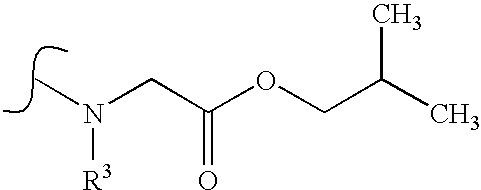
N(C)(CC(OCC(C)C)=O)[R3]
